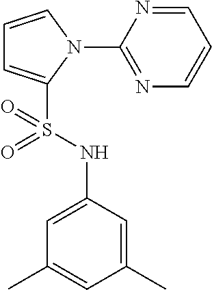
C1=CN(C2=NC=CC=N2)C(S(NC2=CC(C)=CC(C)=C2)(=O)=O)=C1
